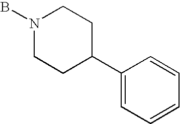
BN1CCC(C2=CC=CC=C2)CC1
